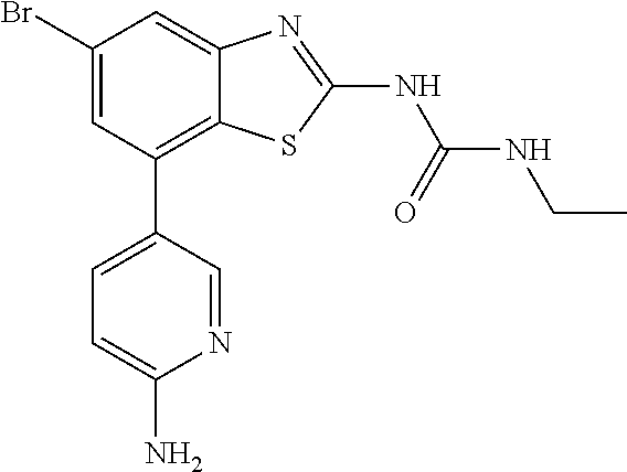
C1(Br)=CC(C2=CC=C(N)N=C2)=C2C(=C1)N=C(NC(NCC)=O)S2
